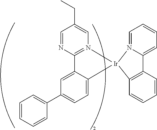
C1=CC=CC(C2=CC=C3C(=C2)C2=N(C=C(CC)C=N2)[Ir]32N3=CC=CC=C3C3=C2C=CC=C3)=C1
